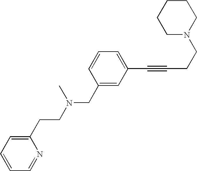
C(CN(C)CC1=CC(C#CCCN2CCCCC2)=CC=C1)C1=CC=CC=N1
